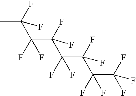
CC(F)(C(F)(C(F)(C(F)(C(F)(C(F)(C(F)(F)F)F)F)F)F)F)F
